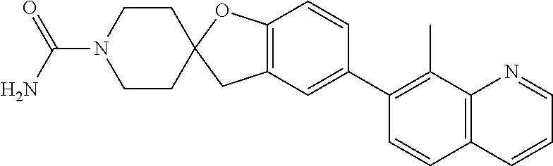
C12=C(C=C(C3=C(C)C4=C(C=C3)C=CC=N4)C=C1)CC1(O2)CCN(C(N)=O)CC1
